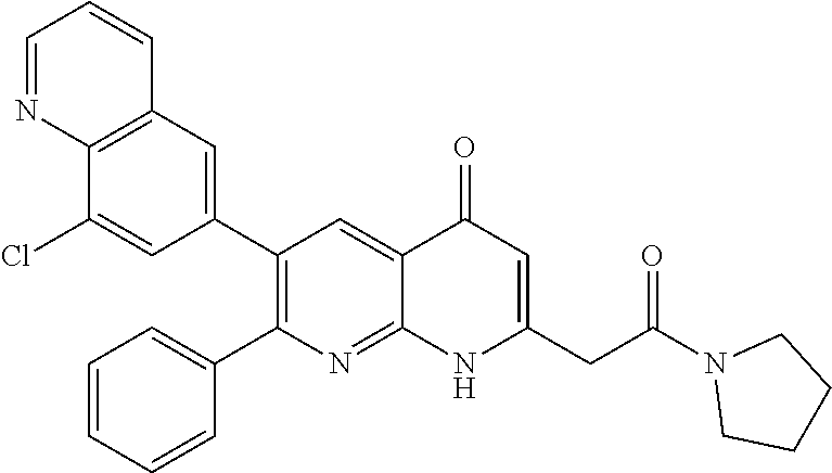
C12=C(C=C(C3=C(C4=CC=CC=C4)N=C4C(=C3)C(=O)C=C(CC(N3CCCC3)=O)N4)C=C1Cl)C=CC=N2
